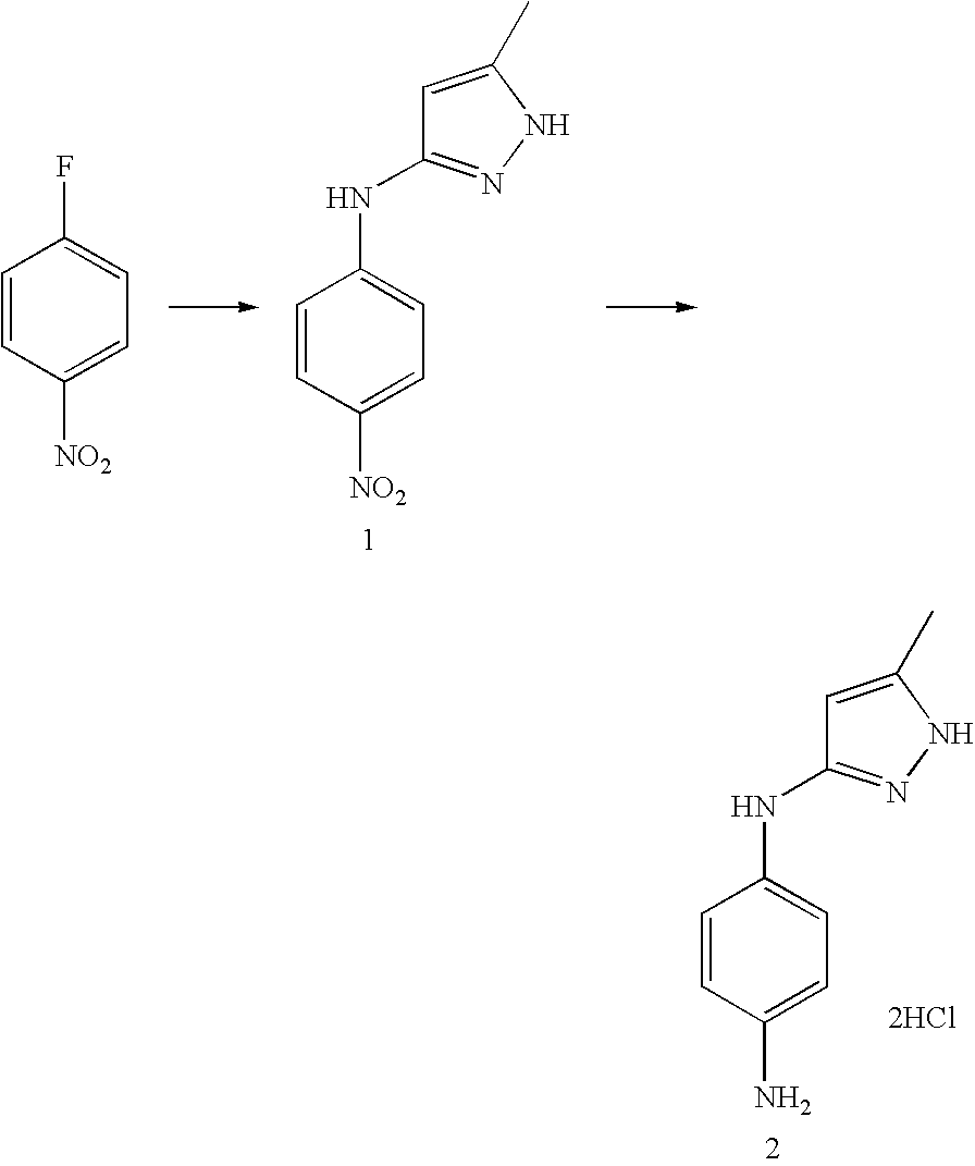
C1=CC([NO2])=CC=C1F.C1=CC([NO2])=CC=C1NC1=NNC(C)=C1.C1=CC(N)=CC=C1NC1=NNC(C)=C1.[2HCl]
